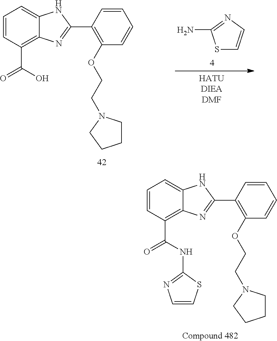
C1=CC(C(=O)O)=C2C(=C1)NC(C1=C(OCCN3CCCC3)C=CC=C1)=N2.S1C=CN=C1N.C1=CC(C(=O)NC2=NC=CS2)=C2C(=C1)NC(C1=C(OCCN3CCCC3)C=CC=C1)=N2
